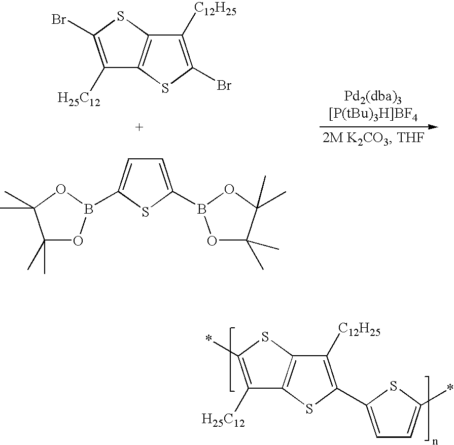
C1([H25C12])=C(*)SC2=C1SC(C1=CC=C(*)S1)=C2[C12H25].C1([H25C12])=C(Br)SC2=C1SC(Br)=C2[C12H25].C1=C(B2OC(C)(C)C(C)(C)O2)SC(B2OC(C)(C)C(C)(C)O2)=C1
